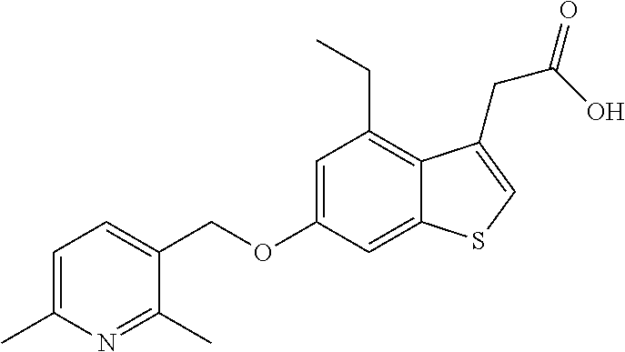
C(OC1=CC(CC)=C2C(=C1)SC=C2CC(=O)O)C1=CC=C(C)N=C1C
